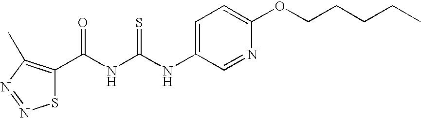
N(C(NC(=O)C1=C(C)N=NS1)=S)C1=CC=C(OCCCCC)N=C1
